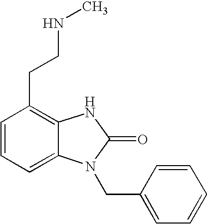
C1=CC=C2C(=C1CCNC)NC(=O)N2CC1=CC=CC=C1
